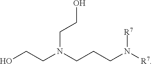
C(N([R7])[R7])CCN(CCO)CCO
